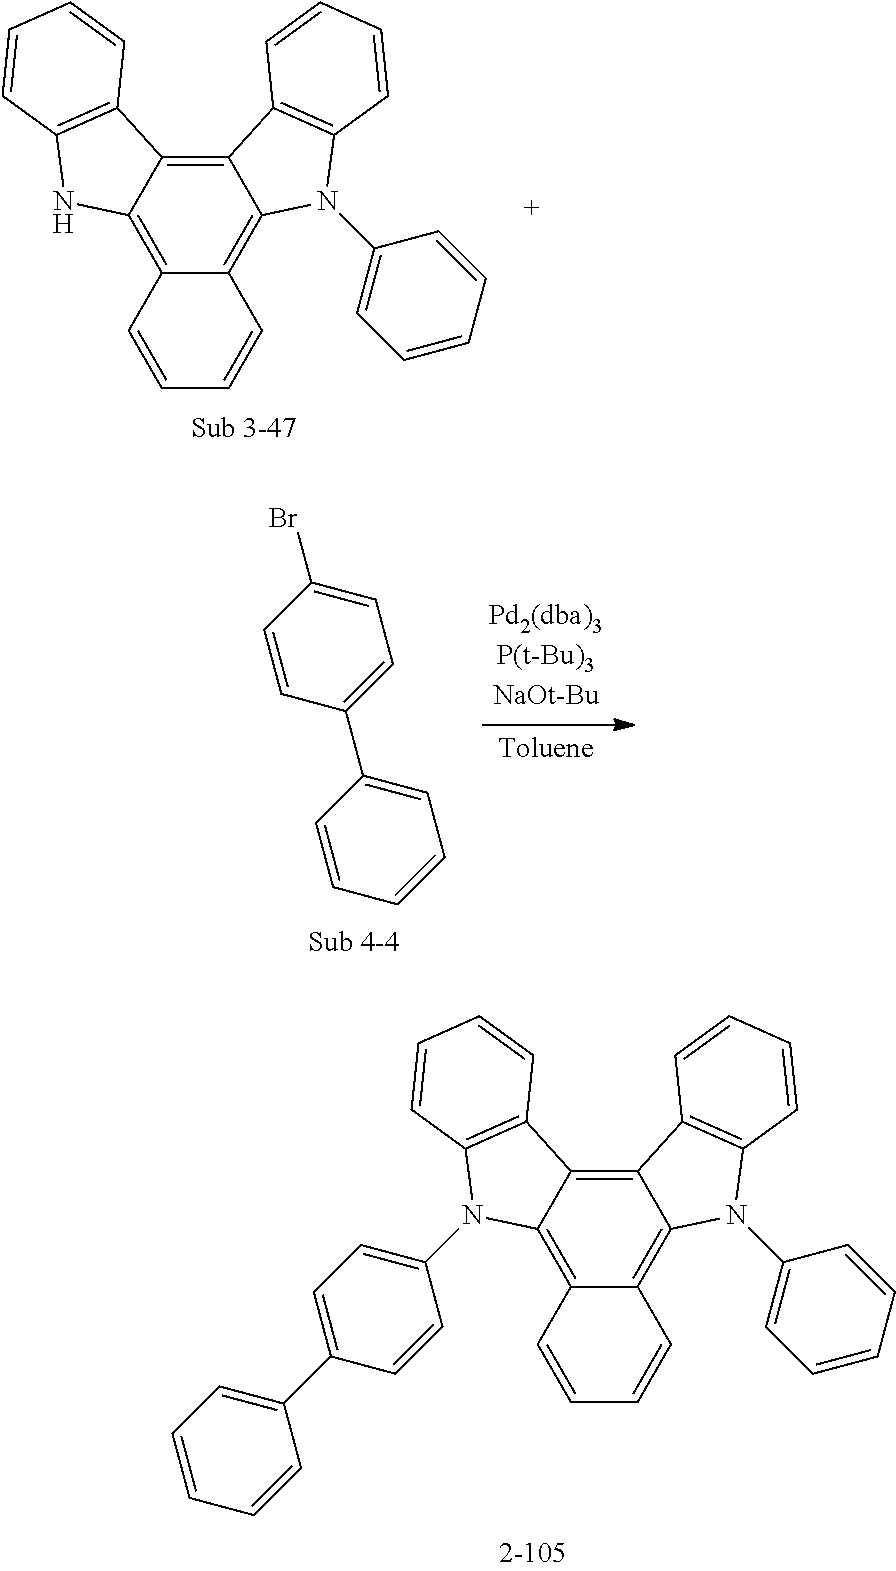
C1=C(C2=CC=CC=C2)C=CC(Br)=C1.C12=C3C(=C4C(=C1N(C1=CC=CC=C1)C1=C2C=CC=C1)C=CC=C4)N(C1=CC=C(C2=CC=CC=C2)C=C1)C1=C3C=CC=C1.C12=C3C(=C4C(=C1N(C1=CC=CC=C1)C1=C2C=CC=C1)C=CC=C4)NC1=C3C=CC=C1
